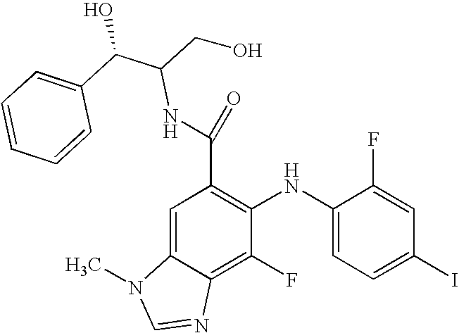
C(C1=C(NC2=CC=C(I)C=C2F)C(F)=C2C(=C1)N(C)C=N2)(=O)NC(C(C1=CC=CC=C1)O)CO
